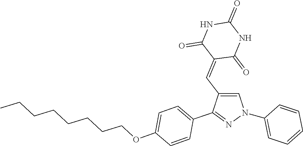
C1(N2C=C(C=C3C(=O)NC(=O)NC3=O)C(C3=CC=C(OCCCCCCCC)C=C3)=N2)=CC=CC=C1
